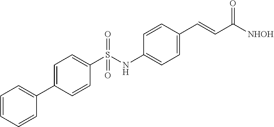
C1=C(C2=CC=CC=C2)C=CC(S(NC2=CC=C(C=CC([NHOH])=O)C=C2)(=O)=O)=C1
